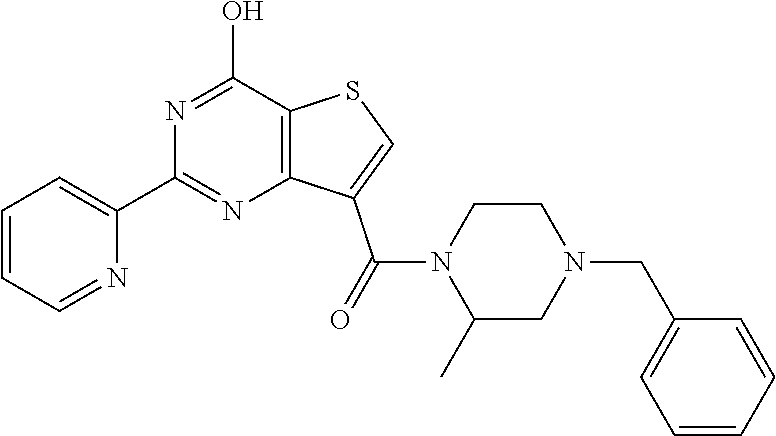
C1=CC=NC(C2=NC3=C(C(O)=N2)SC=C3C(N2C(C)CN(CC3=CC=CC=C3)CC2)=O)=C1
